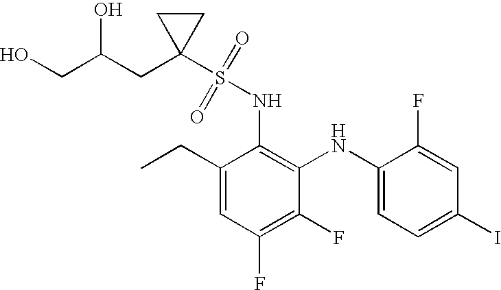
C1(CC)=CC(F)=C(F)C(NC2=CC=C(I)C=C2F)=C1NS(C1(CC(CO)O)CC1)(=O)=O
